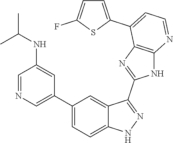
C1=NC=C(C2=CC=C3C(=C2)C(C2=NC4=C(N2)N=CC=C4C2=CC=C(F)S2)=NN3)C=C1NC(C)C
